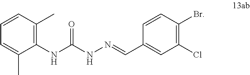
C1(NC(NN=CC2=CC(Cl)=C(Br)C=C2)=O)=C(C)C=CC=C1C
